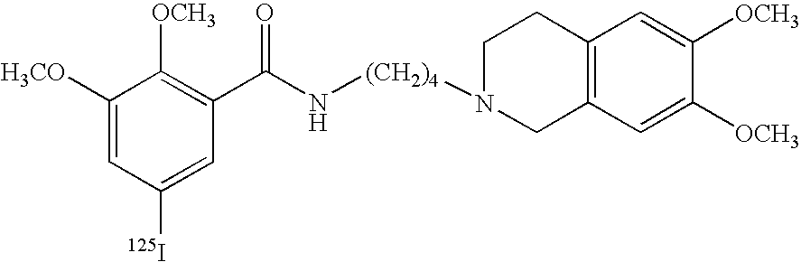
C1=C([125I])C=C([H3CO])C([OCH3])=C1C(N[(CH2)4]N1CCC2=C(C1)C=C([OCH3])C([OCH3])=C2)=O
